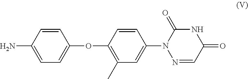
C1=C(N)C=CC(OC2=C(C)C=C(N3N=CC(=O)NC3=O)C=C2)=C1
